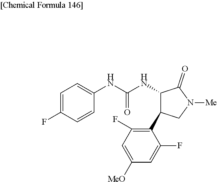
C1=C(F)C=CC(NC(NC2C(=O)N([Me])CC2C2=C(F)C=C([MeO])C=C2F)=O)=C1
